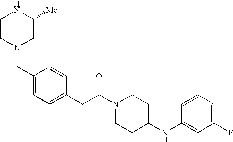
C1CN(CC2=CC=C(CC(N3CCC(NC4=CC(F)=CC=C4)CC3)=O)C=C2)CC([Me])N1
